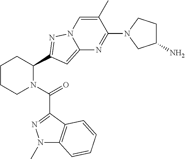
C1CCN(C(=O)C2=NN(C)C3=C2C=CC=C3)C(C2=NN3C(=C2)N=C(N2CC(N)CC2)C(C)=C3)C1
